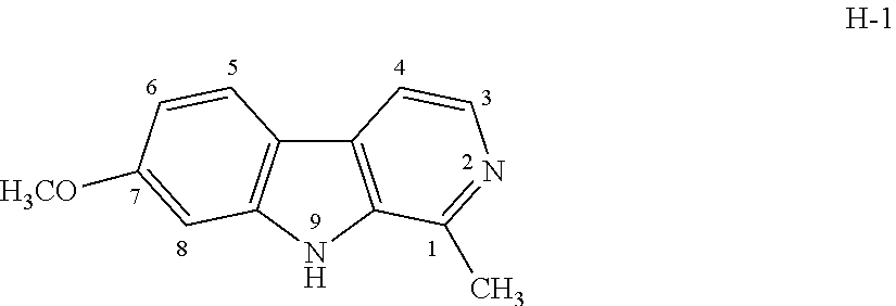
C12=C(NC3=C1C=CC([H3CO])=C3)C(C)=NC=C2
